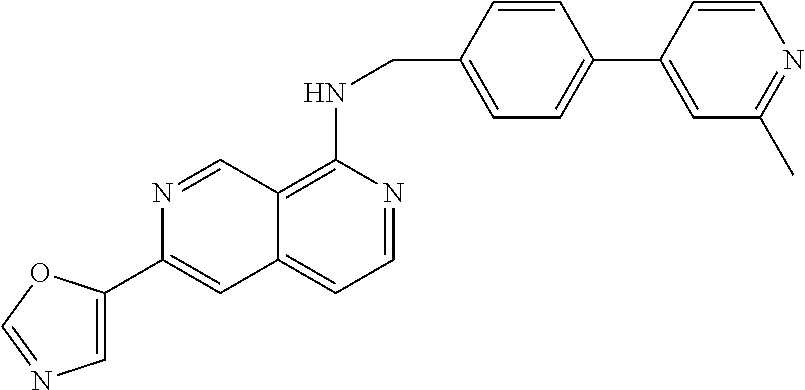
C1=C(C2=CC3=CC=NC(NCC4=CC=C(C5=CC(C)=NC=C5)C=C4)=C3C=N2)OC=N1
